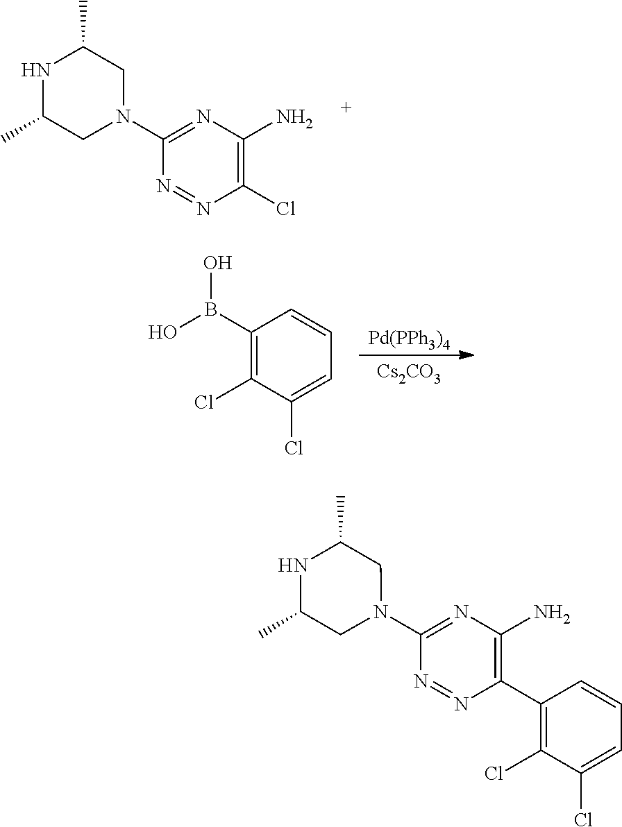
[Pd(PPh3)4].[Cs2CO3].C1(B(O)O)=C(Cl)C(Cl)=CC=C1.C1(Cl)=C(N)N=C(N2CC(C)NC(C)C2)N=N1.C1(C2=C(N)N=C(N3CC(C)NC(C)C3)N=N2)=C(Cl)C(Cl)=CC=C1
